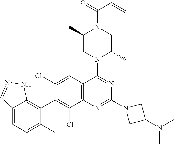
C12=CC=C(C)C(C3=C(Cl)C4=C(C=C3Cl)C(N3C(C)CN(C(=O)C=C)C(C)C3)=NC(N3CC(N(C)C)C3)=N4)=C1NN=C2
